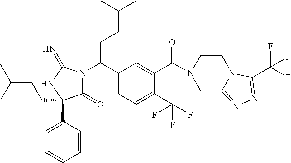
C(C1=CC=C(C(F)(F)F)C(C(=O)N2CC3=NN=C(C(F)(F)F)N3CC2)=C1)(N1C(=O)C(C2=CC=CC=C2)(CCC(C)C)NC1=N)CCC(C)C
